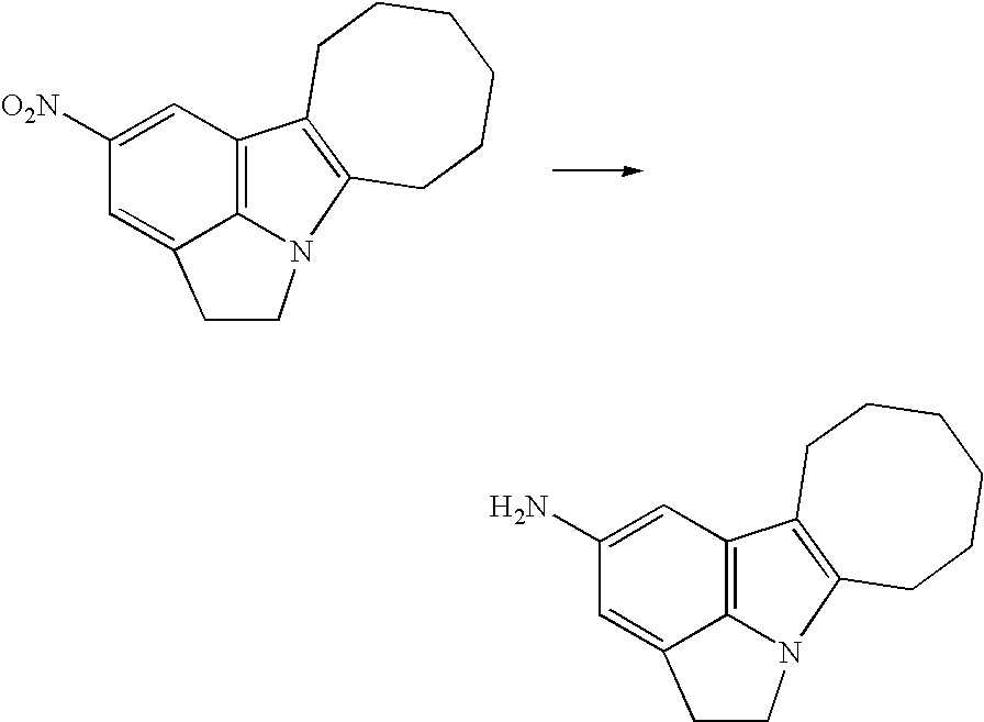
C1([O2N])=CC2=C3C(=C1)CCN3C1=C2CCCCCC1.C1(N)=CC2=C3C(=C1)CCN3C1=C2CCCCCC1
